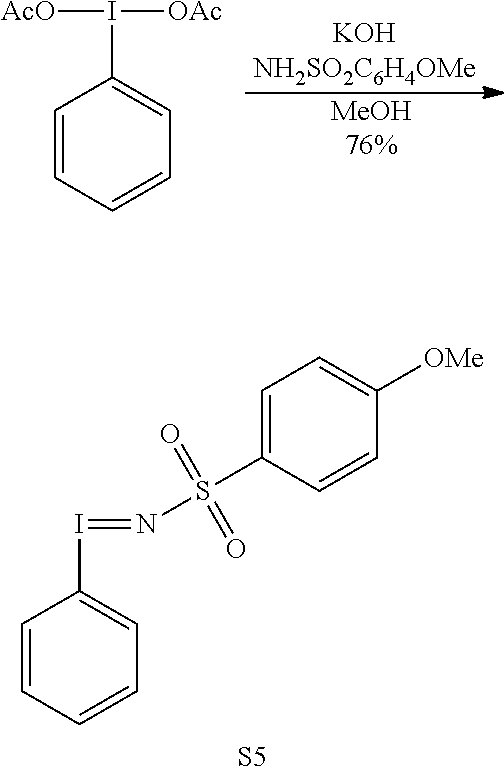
C1=CC=CC=C1I([AcO])[OAc].[MeOH76%].C1=CC=CC=C1I=NS(=O)(=O)C1=CC=C([OMe])C=C1.[S5]
